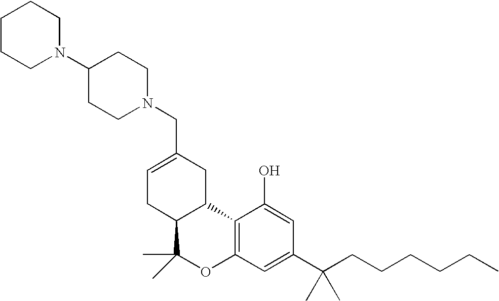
C1=C(CN2CCC(N3CCCCC3)CC2)CC2C(C1)C(C)(C)OC1=C2C(O)=CC(C(CCCCCC)(C)C)=C1
